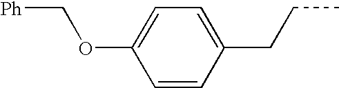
C1=CC(CCC)=CC=C1OC[Ph]
